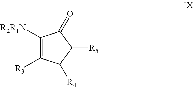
C1([R2R1N])=C([R3])C([R4])C([R5])C1=O
